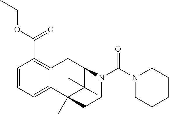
C1=CC(C(OCC)=O)=C2C(=C1)C1(C)C(C)(C)C(C2)N(C(N2CCCCC2)=O)CC1
